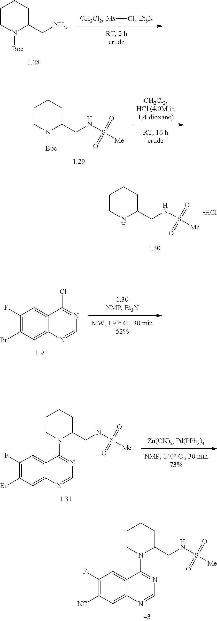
[Ms]Cl.C1CC(CN)N([Boc])CC1.C1CC(CNS([Me])(=O)=O)NCC1.Cl.C1CC(CNS([Me])(=O)=O)N([Boc])CC1.C1(F)=C(Br)C=C2C(=C1)C(Cl)=NC=N2.C1(F)=C([NC])C=C2C(=C1)C(N1C(CNS([Me])(=O)=O)CCCC1)=NC=N2.C1(F)=C(Br)C=C2C(=C1)C(N1C(CNS([Me])(=O)=O)CCCC1)=NC=N2
